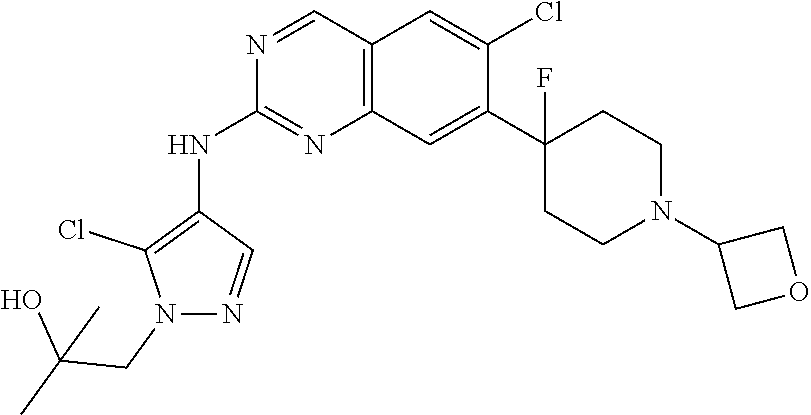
C12=C(C=C(C3(F)CCN(C4COC4)CC3)C(Cl)=C1)N=C(NC1=C(Cl)N(CC(O)(C)C)N=C1)N=C2
